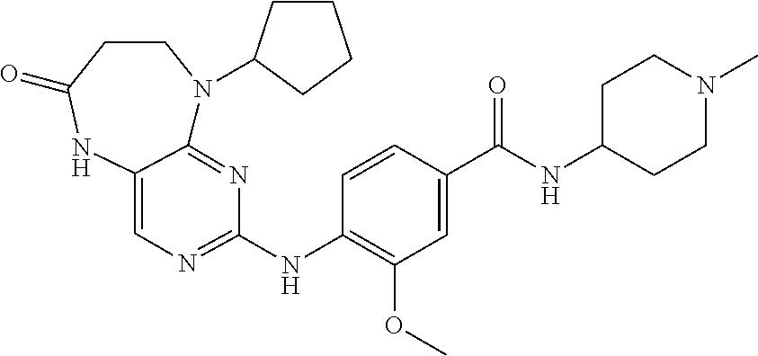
C1CC(=O)NC2=CN=C(NC3=C(OC)C=C(C(=O)NC4CCN(C)CC4)C=C3)N=C2N1C1CCCC1
